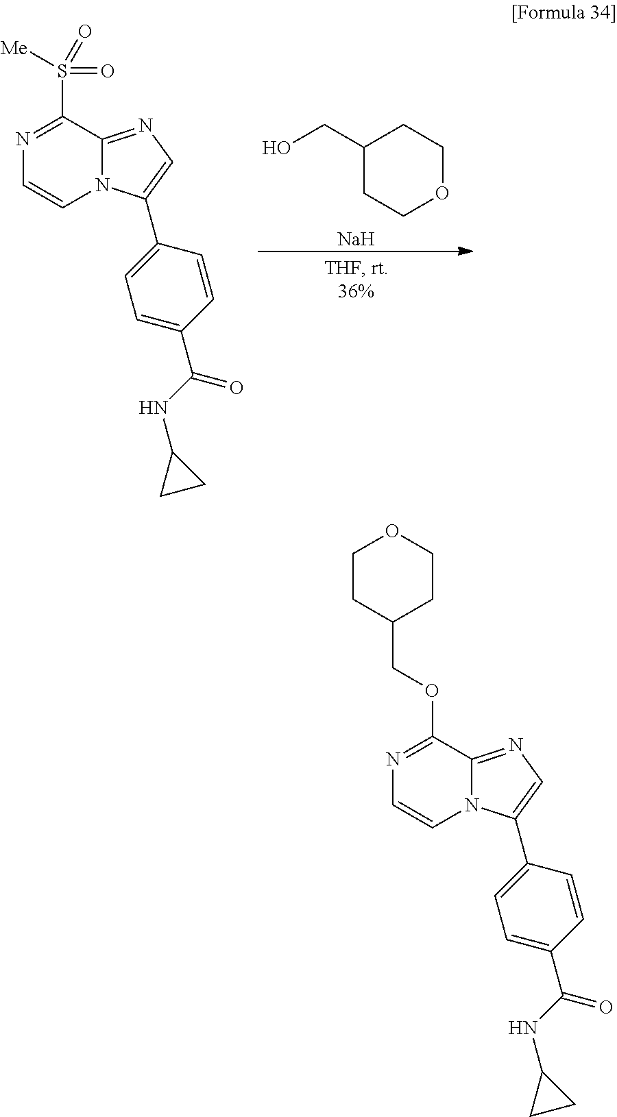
C1(CO)CCOCC1.[Na].N1=C(S(=O)([Me])=O)C2=NC=C(C3=CC=C(C(NC4CC4)=O)C=C3)N2C=C1.N1=C(OCC2CCOCC2)C2=NC=C(C3=CC=C(C(NC4CC4)=O)C=C3)N2C=C1
